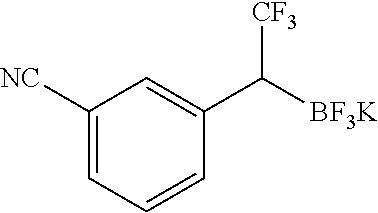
C1([NC])=CC=CC(C([BF3K])[CF3])=C1
